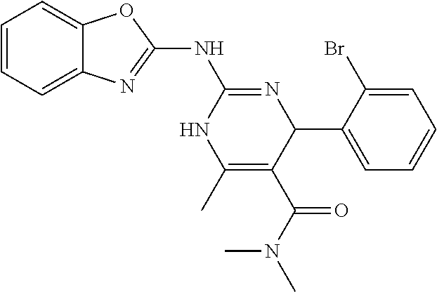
C1=CC=C2C(=C1)OC(NC1=NC(C3=CC=CC=C3Br)C(C(=O)N(C)C)=C(C)N1)=N2
